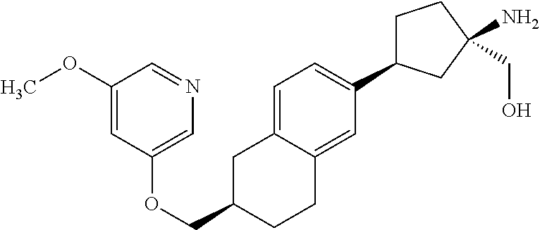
O(CC1CC2=CC=C(C3CCC(N)(CO)C3)C=C2CC1)C1=CN=CC(OC)=C1
